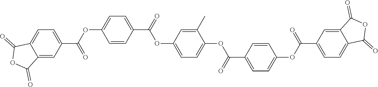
C1(C)=CC(OC(C2=CC=C(OC(C3=CC=C4C(=C3)C(=O)OC4=O)=O)C=C2)=O)=CC=C1OC(C1=CC=C(OC(C2=CC=C3C(=C2)C(=O)OC3=O)=O)C=C1)=O
